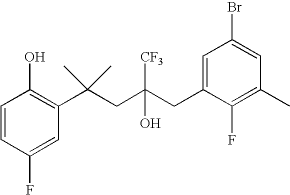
C1(F)=CC(C(CC(CC2=CC(Br)=CC(C)=C2F)(O)[CF3])(C)C)=C(O)C=C1
